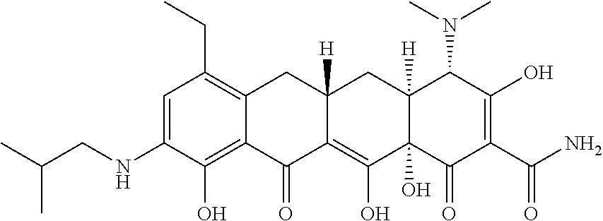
C1=C(NCC(C)C)C(O)=C2C(=C1CC)CC1([H])C(=C(O)C3(O)C([H])(C1)C(N(C)C)C(O)=C(C(N)=O)C3=O)C2=O
